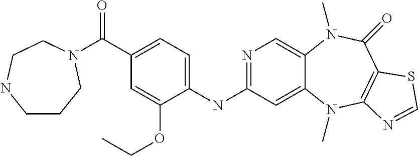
C1(NC2=NC=C3C(=C2)N(C)C2=C(C(=O)N3C)SC=N2)=CC=C(C(=O)N2CCCNCC2)C=C1OCC
